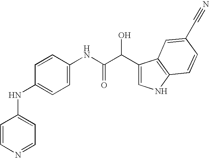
C1=CC(NC(C(C2=CNC3=C2C=C(C#N)C=C3)O)=O)=CC=C1NC1=CC=NC=C1
